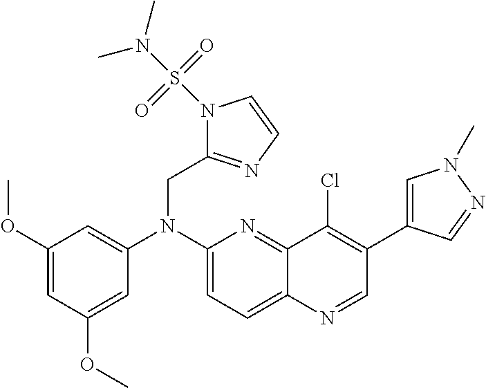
C1=C(OC)C=C(OC)C=C1N(C1=CC=C2C(=N1)C(Cl)=C(C1=CN(C)N=C1)C=N2)CC1=NC=CN1S(N(C)C)(=O)=O
